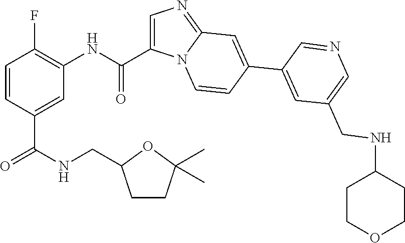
C1=CC(C(=O)NCC2CCC(C)(C)O2)=CC(NC(=O)C2=CN=C3N2C=CC(C2=CC(CNC4CCOCC4)=CN=C2)=C3)=C1F
